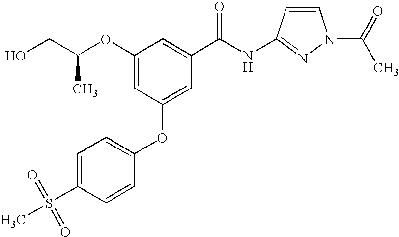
OCC(OC1=CC(OC2=CC=C(S(=O)(=O)C)C=C2)=CC(C(NC2=NN(C(=O)C)C=C2)=O)=C1)C
